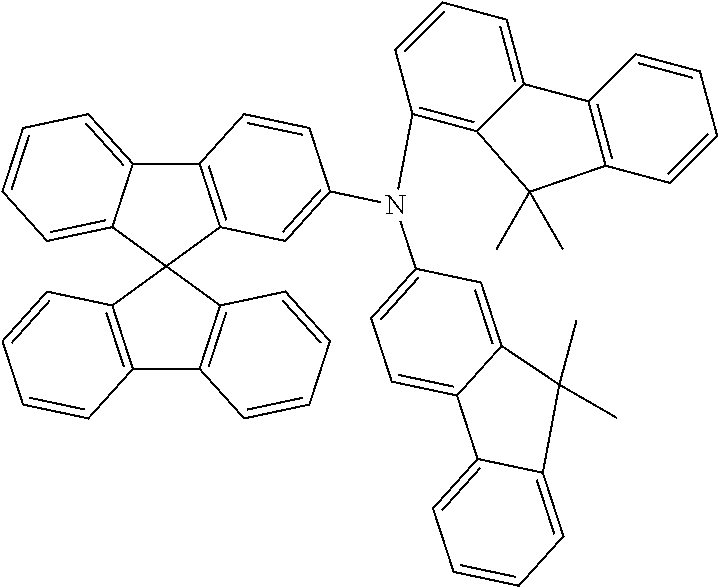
C12=C(C3(C4=C1C=CC=C4)C1=C(C4=CC=CC=C34)C=CC(N(C3=CC=C4C(=C3)C(C)(C)C3=CC=CC=C43)C3=C4C(=CC=C3)C3=C(C=CC=C3)C4(C)C)=C1)C=CC=C2
